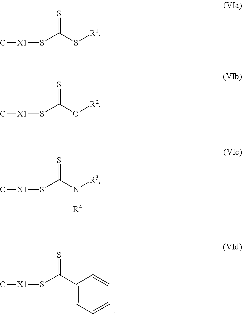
C[X1]SC(C1=CC=CC=C1)=S.C[X1]SC(S[R1])=S.C[X1]SC(O[R2])=S.C[X1]SC(N([R3])[R4])=S
